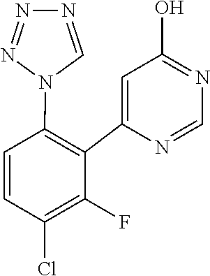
C1=NC(C2=C(N3C=NN=N3)C=CC(Cl)=C2F)=CC(O)=N1
